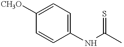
C1([CH3O])=CC=C(NC(C)=S)C=C1
